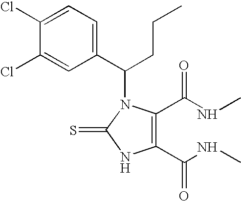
C1(Cl)=CC=C(C(CCC)N2C(C(NC)=O)=C(C(NC)=O)NC2=S)C=C1Cl
